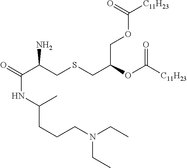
O=C(C(CSCC(OC([C11H23])=O)COC([C11H23])=O)N)NC(CCCN(CC)CC)C
